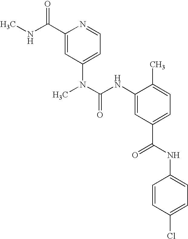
C1(C(NC)=O)=CC(N(C)C(NC2=CC(C(=O)NC3=CC=C(Cl)C=C3)=CC=C2C)=O)=CC=N1
